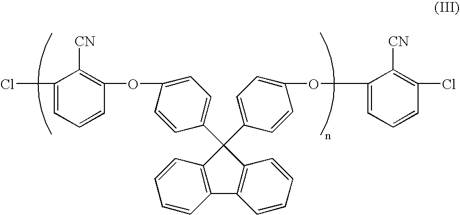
ClC1=CC=CC(OC2=CC=C(C3(C4=CC=C(OC5=CC=CC(Cl)=C5[CN])C=C4)C4=C(C5=C3C=CC=C5)C=CC=C4)C=C2)=C1[CN]
